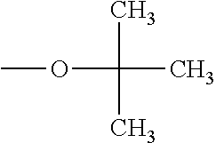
COC(C)(C)C
